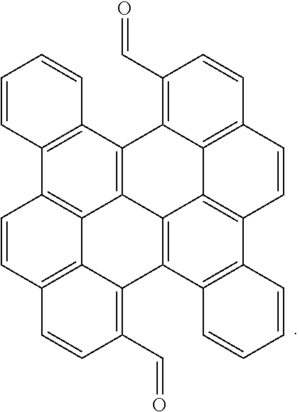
C12=C3C4=C(C5=C1C1=C(C=C5)C=CC(C=O)=C1C1=C2C2=C(C5=C1C=CC=C5)C=CC1=C2C3=C(C=O)C=C1)C=CC=C4
